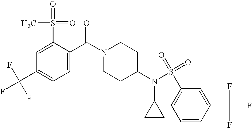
C1=C(S(=O)(=O)C)C(C(N2CCC(N(S(=O)(=O)C3=CC=CC(C(F)(F)F)=C3)C3CC3)CC2)=O)=CC=C1C(F)(F)F
